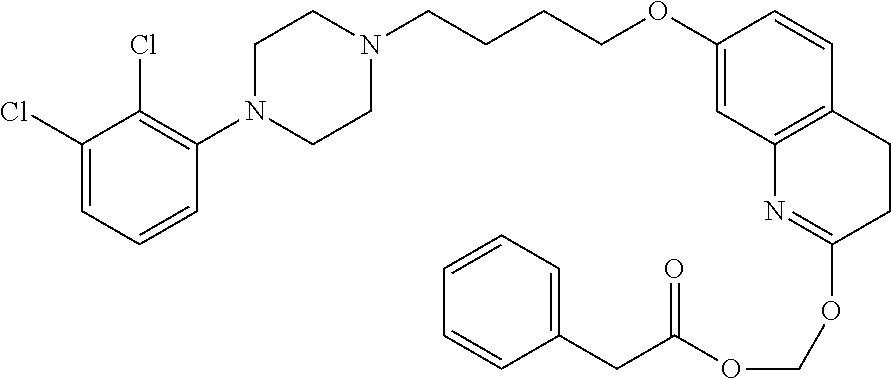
C1(Cl)=CC=CC(N2CCN(CCCCOC3=CC4=C(C=C3)CCC(OCOC(CC3=CC=CC=C3)=O)=N4)CC2)=C1Cl
